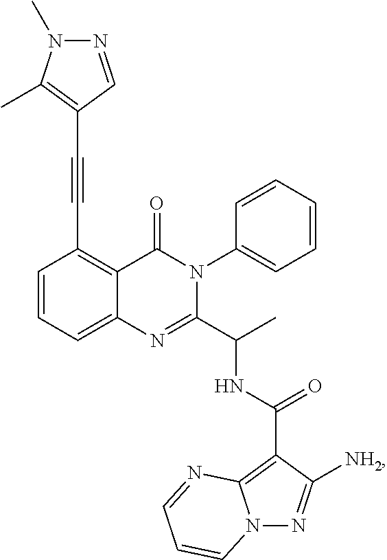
C1=CC=C2C(=C1C#CC1=C(C)N(C)N=C1)C(=O)N(C1=CC=CC=C1)C(C(C)NC(C1=C3N(N=C1[NH2])C=CC=N3)=O)=N2
